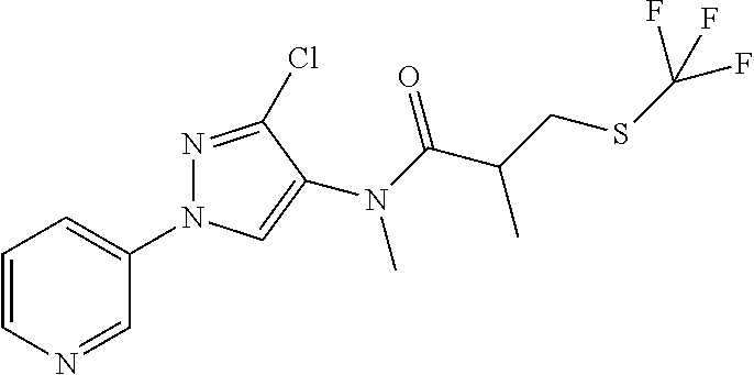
C1=CN=CC(N2N=C(Cl)C(N(C(C(CSC(F)(F)F)C)=O)C)=C2)=C1
